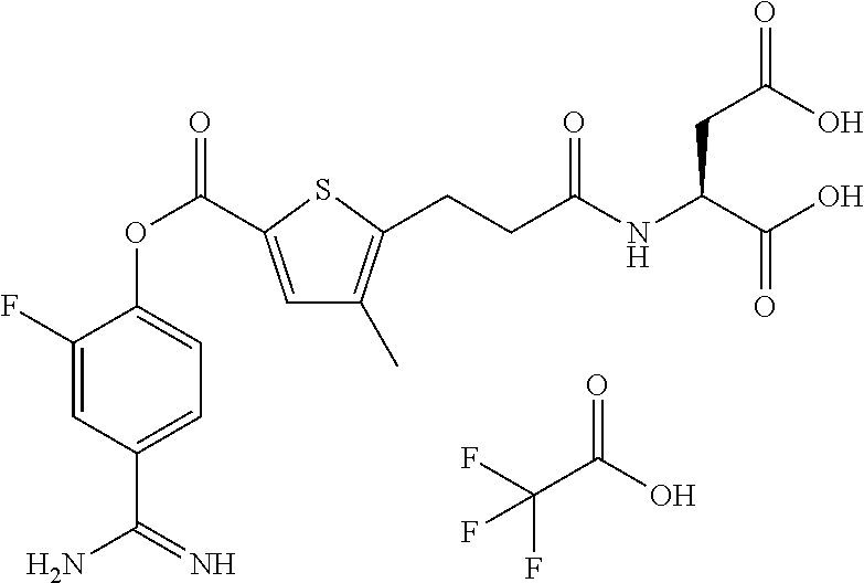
FC(C(O)=O)(F)F.C1=C(C(OC2=CC=C(C(=N)N)C=C2F)=O)SC(CCC(NC(C(O)=O)CC(=O)O)=O)=C1C
